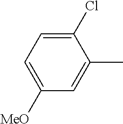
C1([MeO])=CC=C(Cl)C(C)=C1
